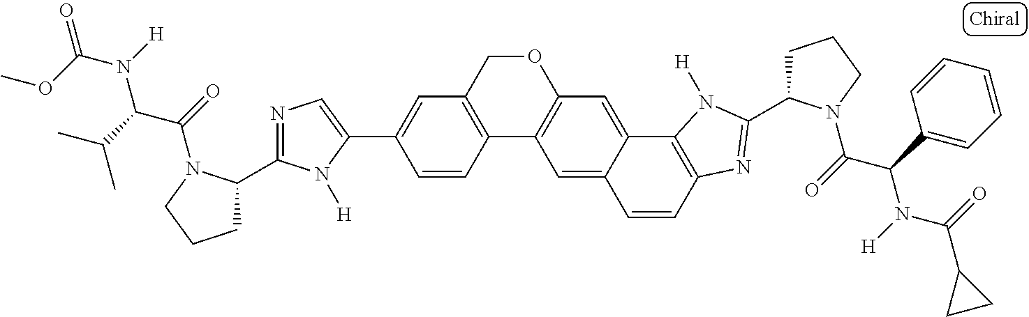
C12=C(COC3=C1C=C1C(=C3)C3=C(C=C1)N=C(C1CCCN1C(=O)C(C1=CC=CC=C1)N([H])C(=O)C1CC1)N3[H])C=C(C1=CN=C(C3CCCN3C(=O)C(C(C)C)N([H])C(OC)=O)N1[H])C=C2
